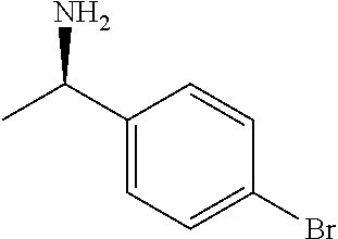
C1(C(C)N)=CC=C(Br)C=C1
